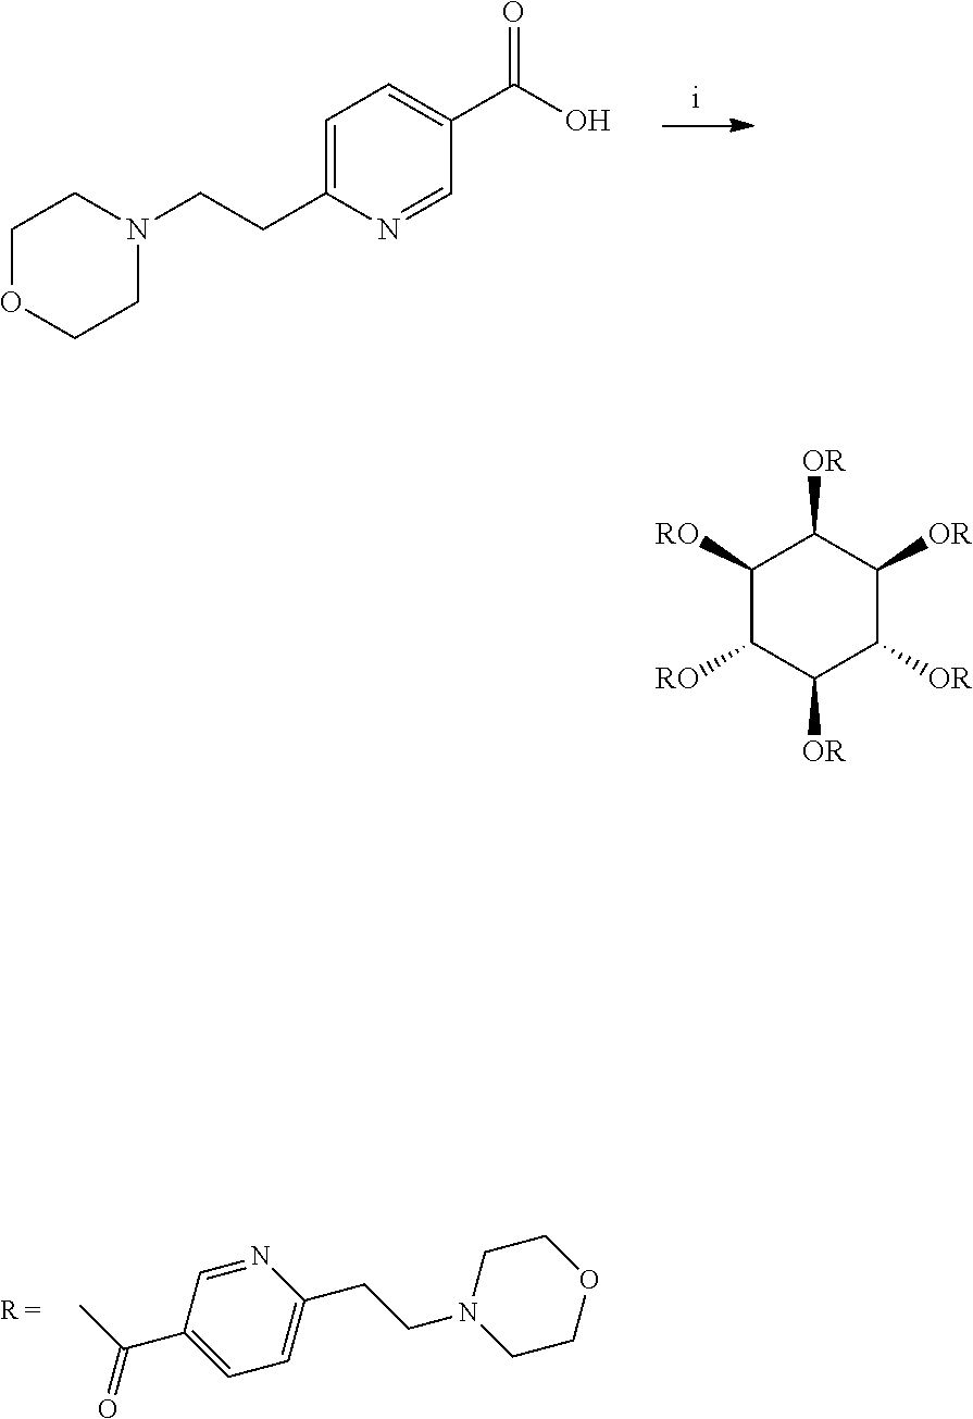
C1=C(CCN2CCOCC2)N=CC(C(O)=O)=C1.C1(C(C)=O)=CC=C(CCN2CCOCC2)N=C1.C1([RO])C([RO])C([OR])C([OR])C([OR])C1[OR]
